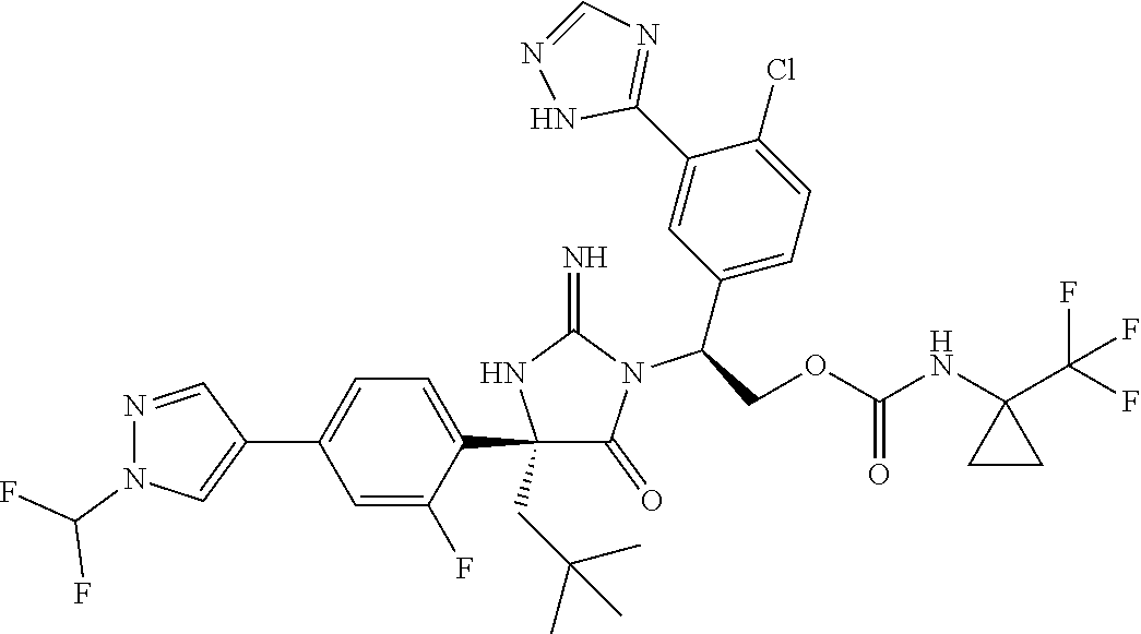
C1(C2=CC=C(C3=CN(C(F)F)N=C3)C=C2F)(CC(C)(C)C)C(=O)N(C(C2=CC=C(Cl)C(C3=NC=NN3)=C2)COC(NC2(C(F)(F)F)CC2)=O)C(=N)N1
